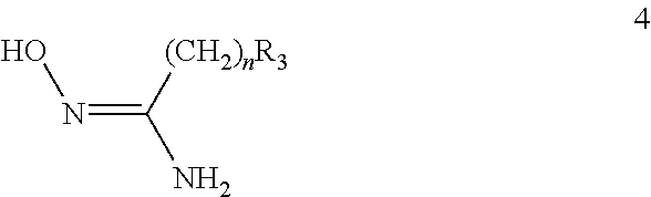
N(=C(N)[(CH2)nR3])O
